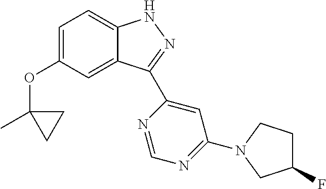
C1=C(OC2(C)CC2)C=C2C(=C1)NN=C2C1=CC(N2CCC(F)C2)=NC=N1
